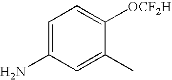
C1=C(N)C=C(C)C([OCF2H])=C1
